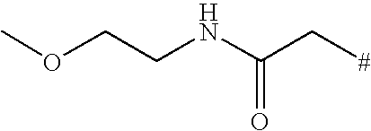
O(CCNC(C[#])=O)C
